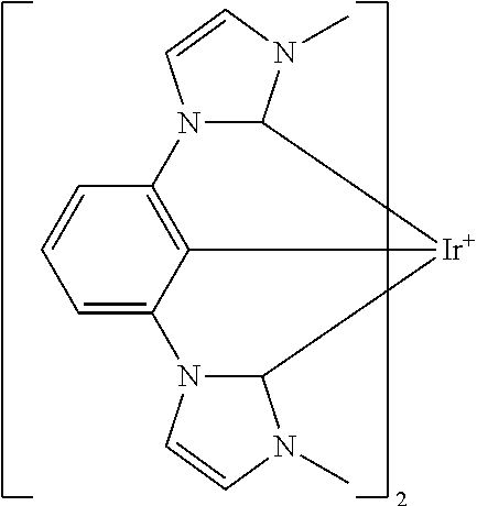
N12C(N(C)C=C1)[Ir]1C3=C2C=CC=C3N2C1N(C)C=C2
